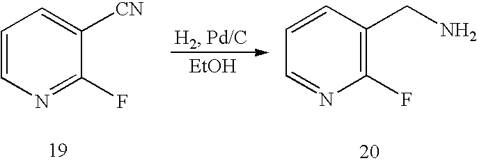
C1=CN=C(F)C([CN])=C1.C1=CC(CN)=C(F)N=C1.[EtOH]
